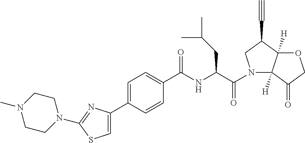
C1=C(C2=CSC(N3CCN(C)CC3)=N2)C=CC(C(NC(C(N2C3([H])C([H])(C(C#C)C2)OCC3=O)=O)CC(C)C)=O)=C1
